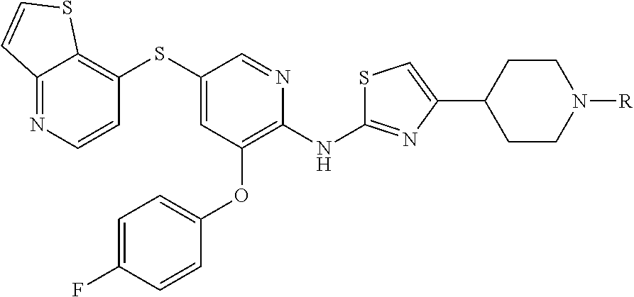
C12=NC=CC(SC3=CC(OC4=CC=C(F)C=C4)=C(NC4=NC(C5CCN([R])CC5)=CS4)N=C3)=C1SC=C2
